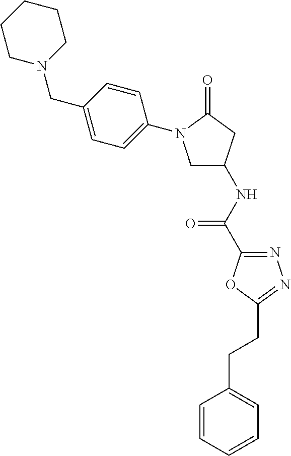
C1N(CC2=CC=C(N3CC(NC(=O)C4=NN=C(CCC5=CC=CC=C5)O4)CC3=O)C=C2)CCCC1
